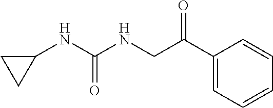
C1(NC(NCC(C2=CC=CC=C2)=O)=O)CC1
